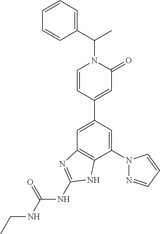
C1=C(C2=CC(=O)N(C(C3=CC=CC=C3)C)C=C2)C=C(N2N=CC=C2)C2=C1N=C(NC(NCC)=O)N2
